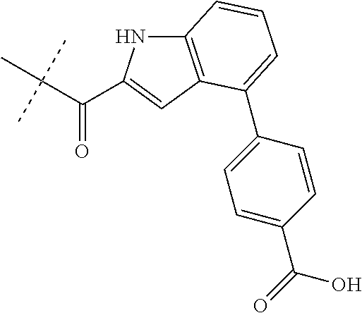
C(C(C)(C)C)(=O)C1=CC2=C(N1)C=CC=C2C1=CC=C(C(=O)O)C=C1
